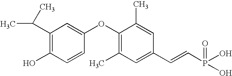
C1(C(C)C)=C(O)C=CC(OC2=C(C)C=C(C=CP(O)(=O)O)C=C2C)=C1
